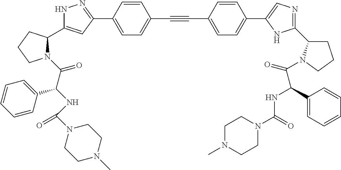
N1C(C2N(C(C(NC(N3CCN(C)CC3)=O)C3=CC=CC=C3)=O)CCC2)=CC(C2=CC=C(C#CC3=CC=C(C4=CN=C(C5CCCN5C(=O)C(C5=CC=CC=C5)NC(=O)N5CCN(C)CC5)N4)C=C3)C=C2)=N1
